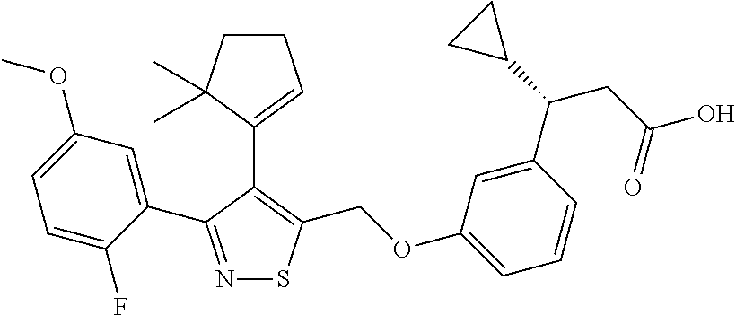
C1=C(F)C(C2=NSC(COC3=CC=CC(C(C4CC4)CC(=O)O)=C3)=C2C2=CCCC2(C)C)=CC(OC)=C1
